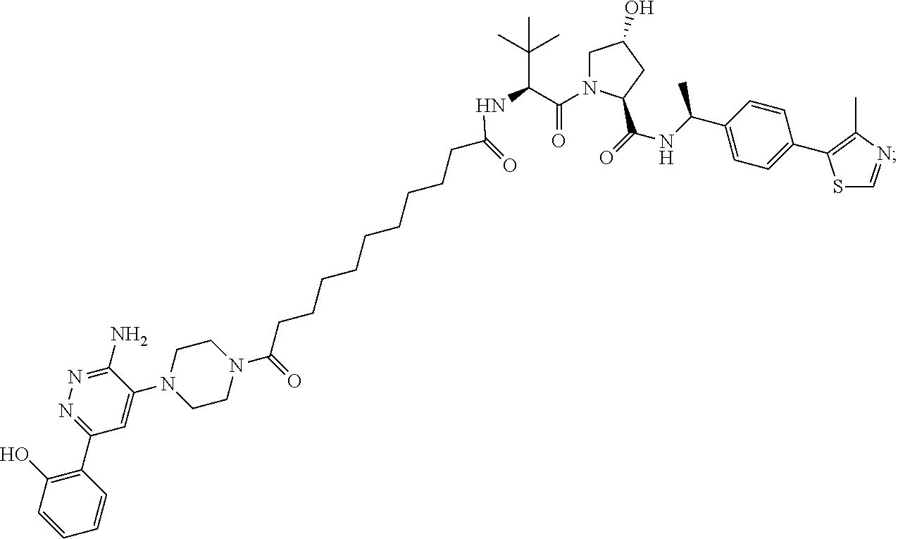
C1N(C(C(NC(CCCCCCCCCC(N2CCN(C3=CC(C4=C(O)C=CC=C4)=NN=C3N)CC2)=O)=O)C(C)(C)C)=O)C(C(NC(C2=CC=C(C3=C(C)N=CS3)C=C2)C)=O)CC1O
